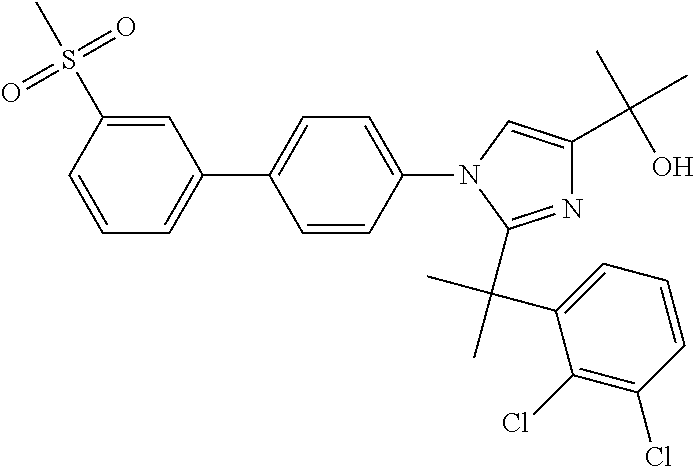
C1=CC(S(=O)(=O)C)=CC(C2=CC=C(N3C(C(C)(C4=CC=CC(Cl)=C4Cl)C)=NC(C(C)(O)C)=C3)C=C2)=C1
